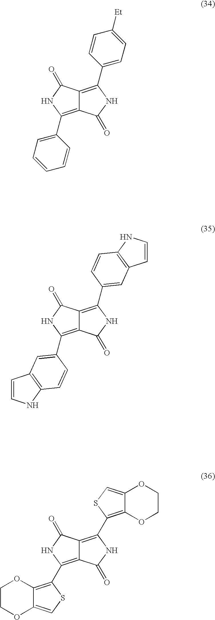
C12=C(C3=CC=CC=C3)NC(=O)C1=C(C1=CC=C([Et])C=C1)NC2=O.C12=C(C3=CC4=C(NC=C4)C=C3)NC(=O)C1=C(C1=CC3=C(NC=C3)C=C1)NC2=O.C12=C(C3=C4C(=CS3)OCCO4)NC(=O)C1=C(C1=C3C(=CS1)OCCO3)NC2=O
